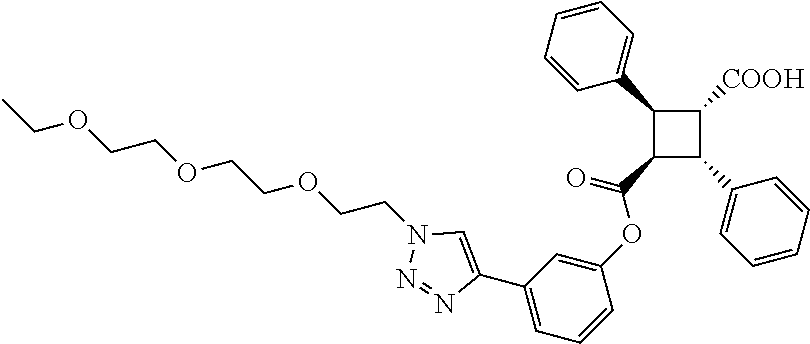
C1(C2=CC=CC=C2)C(C(=O)OC2=CC(C3=CN(CCOCCOCCOCC)N=N3)=CC=C2)C(C2=CC=CC=C2)C1[COOH]
